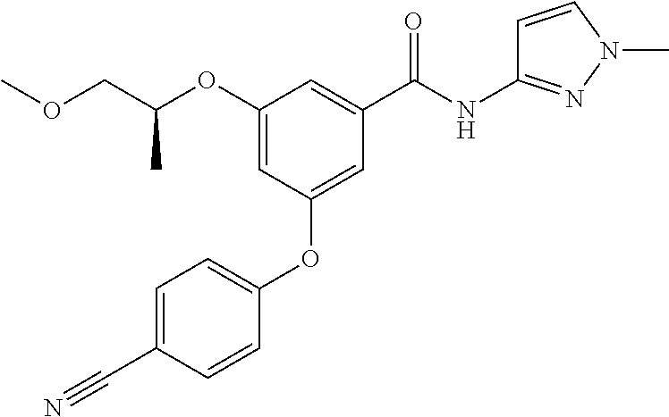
C1(OC(COC)C)=CC(OC2=CC=C(C#N)C=C2)=CC(C(=O)NC2=NN(C)C=C2)=C1
